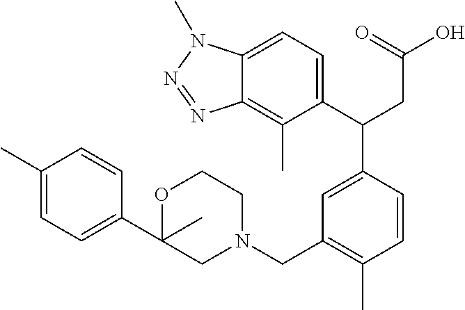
C1(C(CC(O)=O)C2=CC(CN3CCOC(C)(C4=CC=C(C)C=C4)C3)=C(C)C=C2)=CC=C2C(=C1C)N=NN2C
